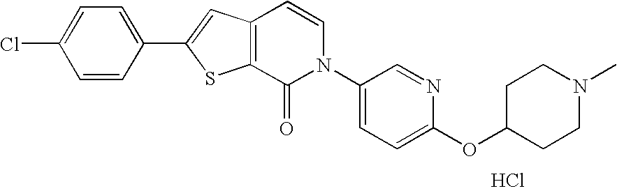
C1=C(C2=CC3=C(S2)C(=O)N(C2=CC=C(OC4CCN(C)CC4)N=C2)C=C3)C=CC(Cl)=C1.Cl
